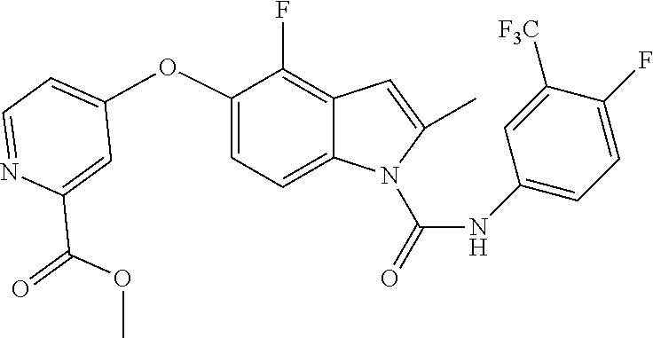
C1=C(C(=O)OC)N=CC=C1OC1=CC=C2C(=C1F)C=C(C)N2C(=O)NC1=CC=C(F)C([F3C])=C1
